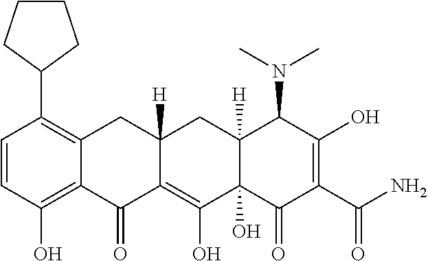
C1=CC(O)=C2C(=C1C1CCCC1)CC1([H])C(=C(O)C3(O)C([H])(C1)C(N(C)C)C(O)=C(C(N)=O)C3=O)C2=O
